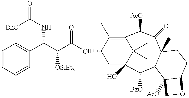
C12(C)C(=O)C([AcO])C3=C(C)C(OC(C(C(NC(=O)[BnO])C4=CC=CC=C4)[OSiEt3])=O)CC(O)(C([BzO])C1C1([AcO])C(CC2)OC1)C3(C)C
